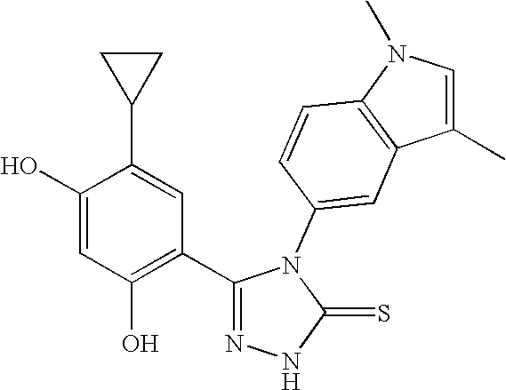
C1(O)=CC(O)=C(C2=NNC(=S)N2C2=CC3=C(C=C2)N(C)C=C3C)C=C1C1CC1
